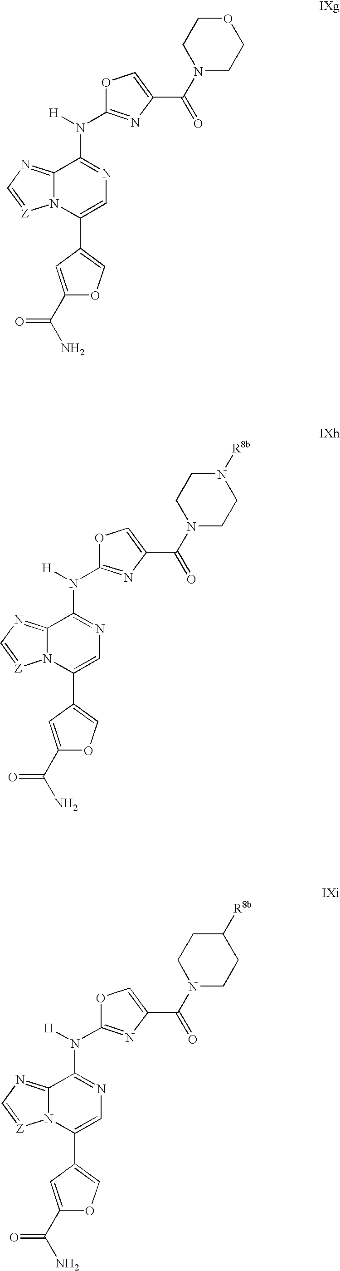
O1C(N([H])C2=NC=C(C3=COC(C(N)=O)=C3)N3C2=NC=[Z]3)=NC(C(N2CCOCC2)=O)=C1.O1C(N([H])C2=NC=C(C3=COC(C(N)=O)=C3)N3C2=NC=[Z]3)=NC(C(N2CCN([R8b])CC2)=O)=C1.O1C(N([H])C2=NC=C(C3=COC(C(N)=O)=C3)N3C2=NC=[Z]3)=NC(C(N2CCC([R8b])CC2)=O)=C1
